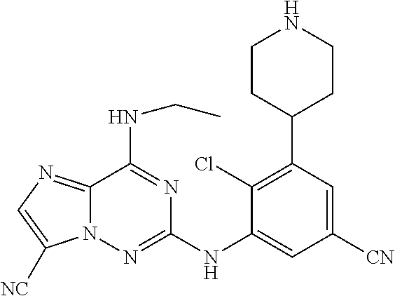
C1([CN])=CC(C2CCNCC2)=C(Cl)C(NC2=NN3C(=NC=C3[NC])C(NCC)=N2)=C1
